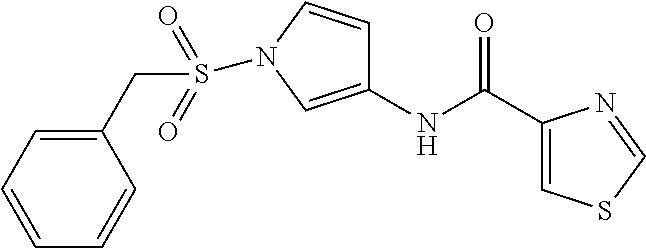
C1=CC=C(CS(=O)(=O)N2C=CC(NC(C3=CSC=N3)=O)=C2)C=C1
